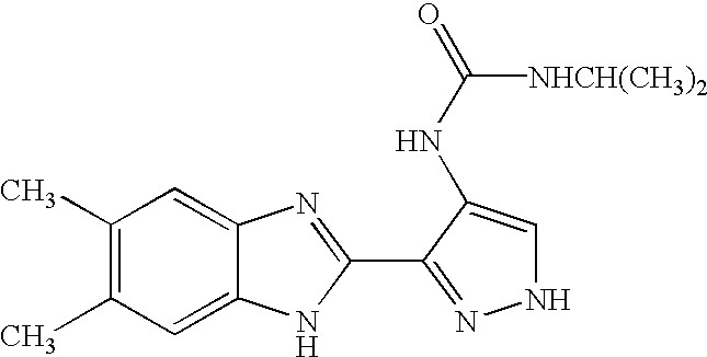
C1(C)=C(C)C=C2C(=C1)N=C(C1=NNC=C1NC(=O)[NHCH(CH3)2])N2
